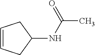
C1=CCC(NC(C)=O)C1
